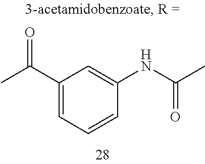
C1=CC=C(C(C)=O)C=C1NC(C)=O
